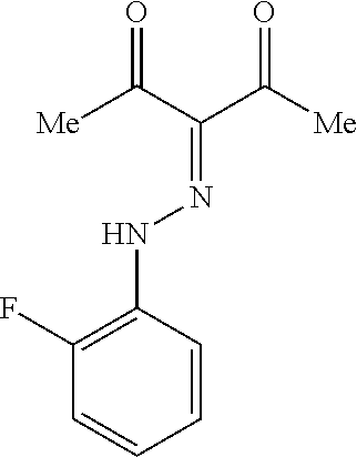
C1=CC(NN=C(C([Me])=O)C([Me])=O)=C(F)C=C1
